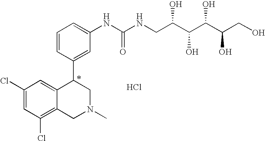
C1(Cl)=CC(Cl)=C2C(=C1)C(C1=CC(NC(=O)NCC(C(C(C(CO)O)O)O)O)=CC=C1)CN(C)C2.Cl
